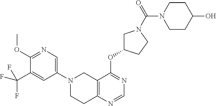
C1(OC)=NC=C(N2CCC3=C(C2)C(OC2CN(C(=O)N4CCC(O)CC4)CC2)=NC=N3)C=C1C(F)(F)F
